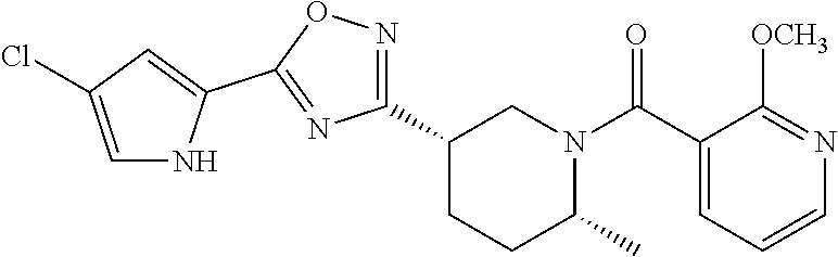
C1(C2=NOC(C3=CC(Cl)=CN3)=N2)CCC(C)N(C(C2=CC=CN=C2[OCH3])=O)C1
